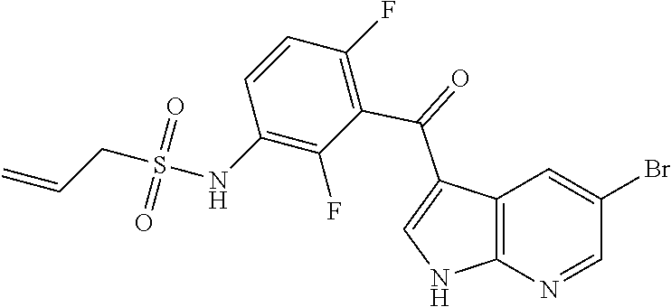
C1(NS(=O)(=O)CC=C)=C(F)C(C(C2=CNC3=C2C=C(Br)C=N3)=O)=C(F)C=C1
